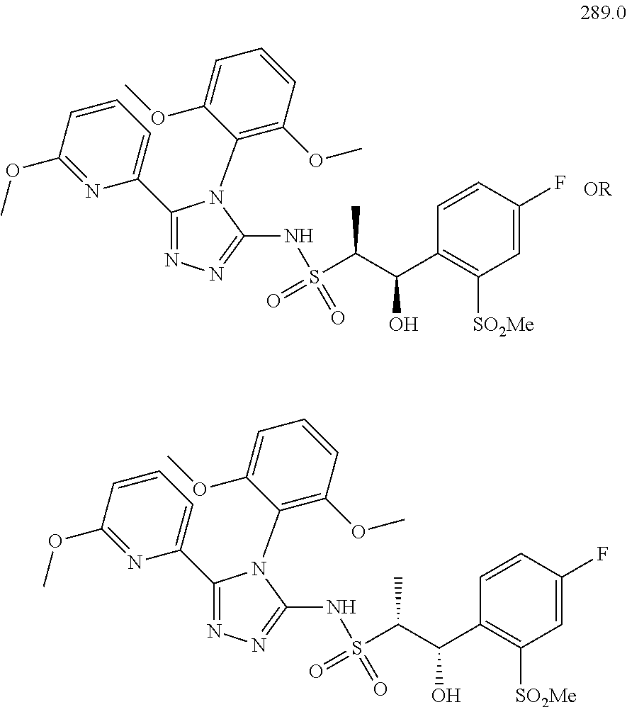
N1=C(C2=CC=CC(OC)=N2)N(C2=C(OC)C=CC=C2OC)C(NS(=O)(=O)C(C(C2=C([SO2Me])C=C(F)C=C2)O)C)=N1.N1=C(C2=CC=CC(OC)=N2)N(C2=C(OC)C=CC=C2OC)C(NS(=O)(=O)C(C(C2=C([SO2Me])C=C(F)C=C2)O)C)=N1
